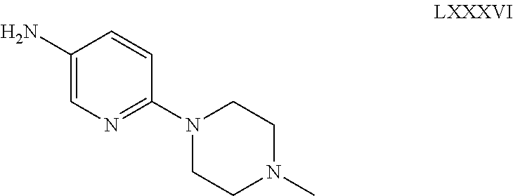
C1(N)=CN=C(N2CCN(C)CC2)C=C1
